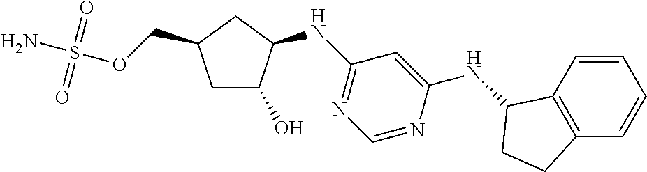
C(OS(N)(=O)=O)C1CC(O)C(NC2=NC=NC(NC3C4=C(C=CC=C4)CC3)=C2)C1
